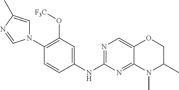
C1(N2C=C(C)N=C2)=C(O[F3C])C=C(NC2=NC=C3C(=N2)N(C)C(C)CO3)C=C1
